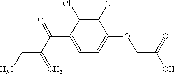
C1(Cl)=C(Cl)C(C(C(=C)CC)=O)=CC=C1OCC(O)=O
